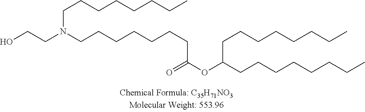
N(CCCCCCCC(OC(CCCCCCCC)CCCCCCCC)=O)(CCO)CCCCCCCC
